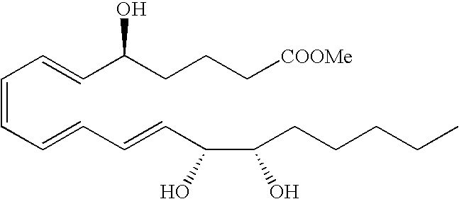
C(=CC=CC(CCC[COOMe])O)C=CC=CC(C(CCCCC)O)O
